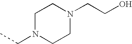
C1N(CC)CCN(CCO)C1
